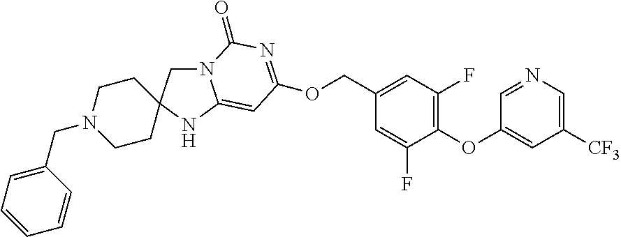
N12CC3(NC1=CC(OCC1=CC(F)=C(OC4=CC([CF3])=CN=C4)C(F)=C1)=NC2=O)CCN(CC1=CC=CC=C1)CC3
